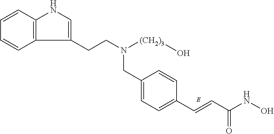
C1=C(CN([(CH2)3]O)CCC2=CNC3=C2C=CC=C3)C=CC(C=CC(NO)=O)=C1
